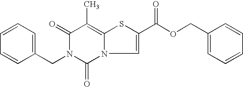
C1=CC=CC(CN2C(=O)N3C(=C(C)C2=O)SC(C(OCC2=CC=CC=C2)=O)=C3)=C1
